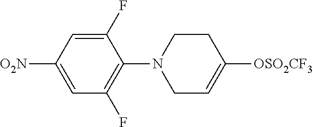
C1(F)=CC([O2N])=CC(F)=C1N1CC=C([OSO2CF3])CC1
